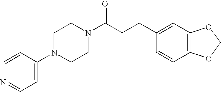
C1(N2CCN(C(CCC3=CC4=C(C=C3)OCO4)=O)CC2)=CC=NC=C1
